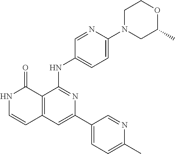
C12=C(C=C(C3=CC=C(C)N=C3)N=C1NC1=CC=C(N3CC(C)OCC3)N=C1)C=CNC2=O
